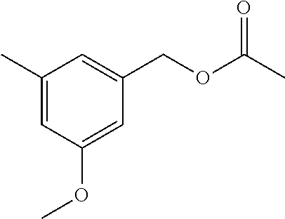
C1=C(COC(C)=O)C=C(OC)C=C1C
